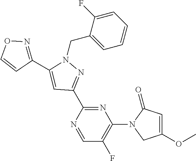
N1(CC2=CC=CC=C2F)C(C2=NOC=C2)=CC(C2=NC(N3CC(OC)=CC3=O)=C(F)C=N2)=N1
